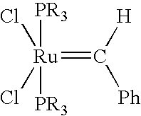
[Ru](=C([H])[Ph])([PR3])([PR3])(Cl)Cl
